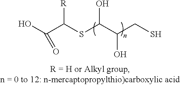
C(C(SC(C(CS)O)O)[R])(O)=O
